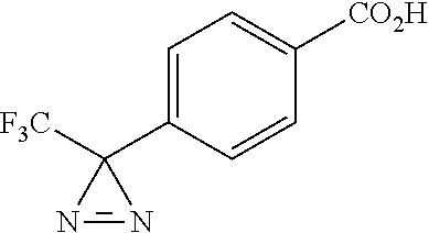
C1=C(C2([F3C])N=N2)C=CC([CO2H])=C1
